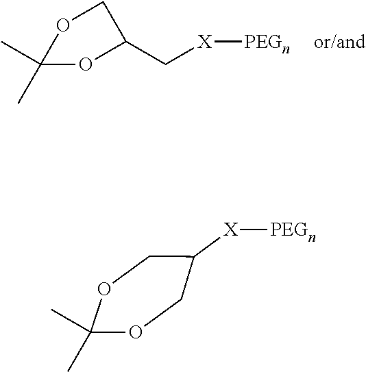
C1(C)(C)OC(C[X][PEGn])CO1.[or/and].C1C([X][PEGn])COC(C)(C)O1
